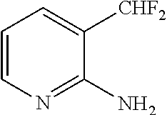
C1=CN=C(N)C([CHF2])=C1
